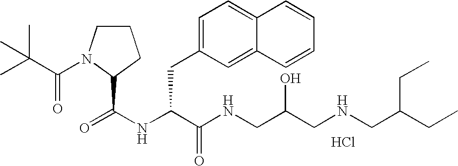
N(C(C(NCC(CNCC(CC)CC)O)=O)CC1=CC=C2C(=C1)C=CC=C2)C(=O)C1N(C(C(C)(C)C)=O)CCC1.Cl
